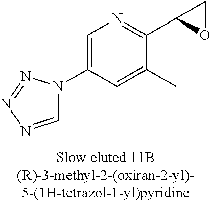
C1=NN=NN1C1=CN=C(C2OC2)C(C)=C1
